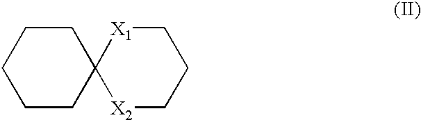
C1CC2(CCC1)[X2]CCC[X1]2
